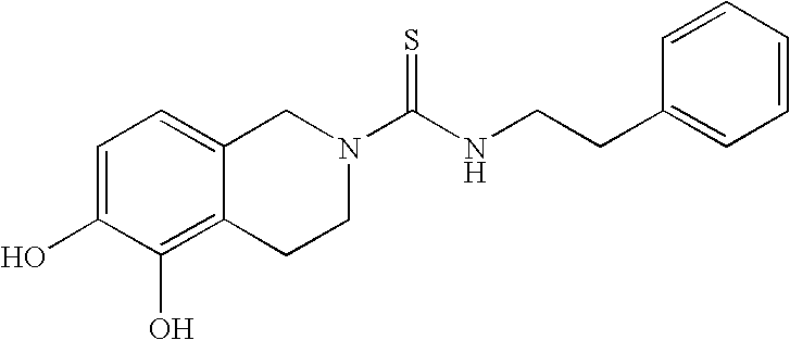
C1=C(O)C(O)=C2C(=C1)CN(C(NCCC1=CC=CC=C1)=S)CC2
